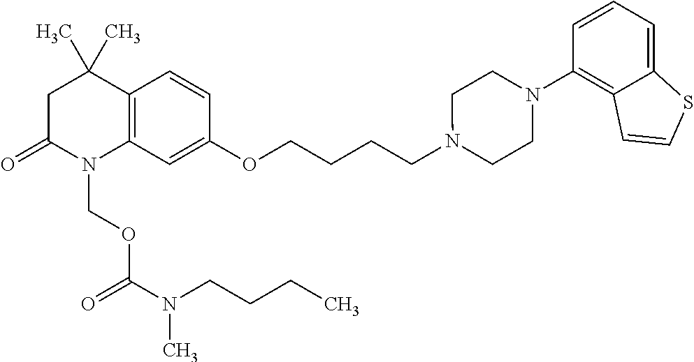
C1C(=O)N(COC(=O)N(CCCC)C)C2=C(C1(C)C)C=CC(OCCCCN1CCN(C3=C4C(=CC=C3)SC=C4)CC1)=C2
